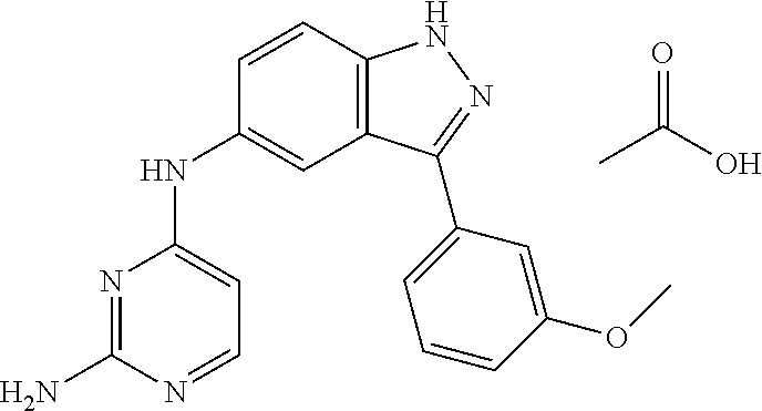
N1=C(N)N=CC=C1NC1=CC2=C(C=C1)NN=C2C1=CC=CC(OC)=C1.CC(O)=O
